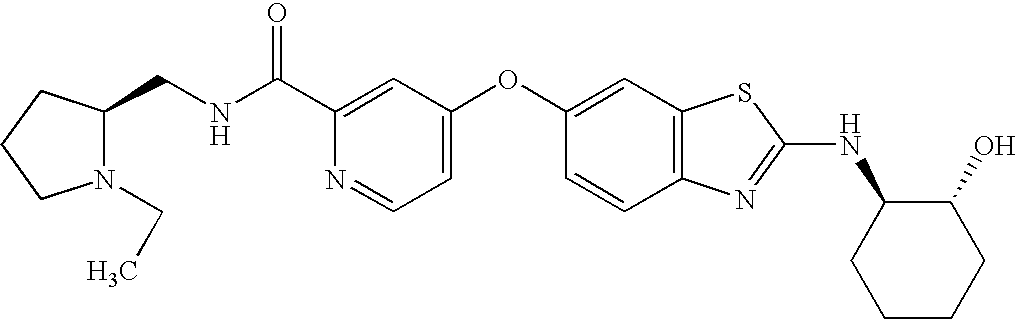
C1(C(NCC2N(CC)CCC2)=O)=CC(OC2=CC3=C(C=C2)N=C(NC2CCCCC2O)S3)=CC=N1
